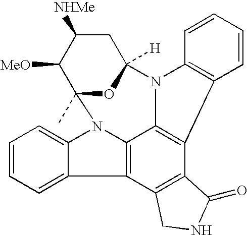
C1C([NHMe])C([MeO])C2(C)OC1([H])N1C3=C(C=CC=C3)C3=C1C1=C(C4=CC=CC=C4N21)C1=C3C(=O)NC1
